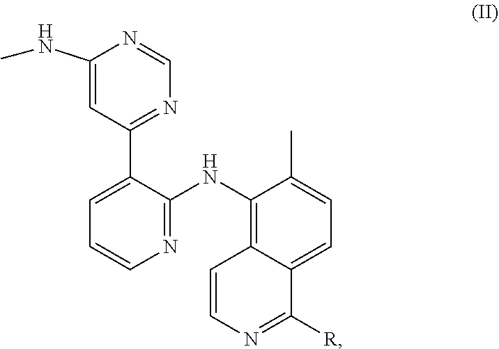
C1(NC)=CC(C2=CC=CN=C2NC2=C3C(=CC=C2C)C([R])=NC=C3)=NC=N1
